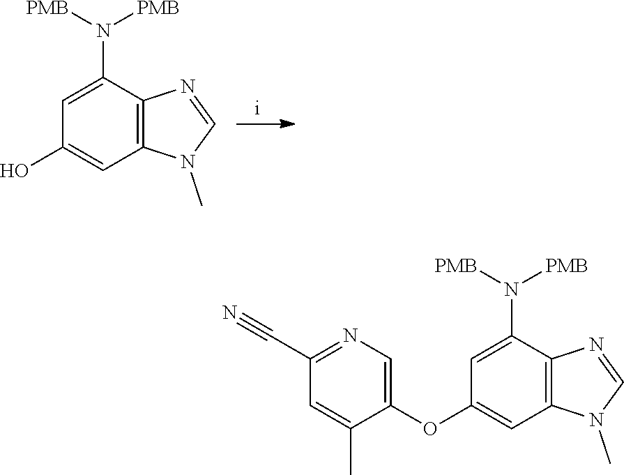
C1(N([PMB])[PMB])=CC(O)=CC2=C1N=CN2C.C1(N([PMB])[PMB])=CC(OC2=CN=C(C#N)C=C2C)=CC2=C1N=CN2C
